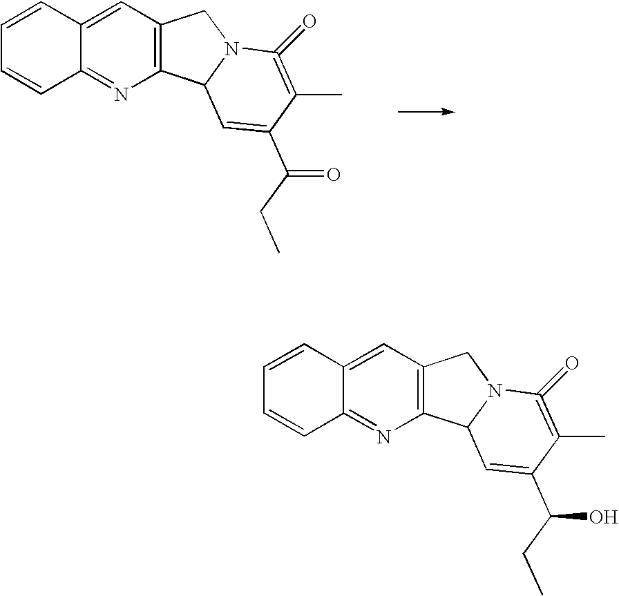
C1=CC2=CC3=C(N=C2C=C1)C1N(C3)C(=O)=C(C)C(C(CC)=O)=C1.C1=CC2=CC3=C(N=C2C=C1)C1N(C3)C(=O)=C(C)C(C(CC)O)=C1
